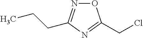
O1N=C(CCC)N=C1CCl
